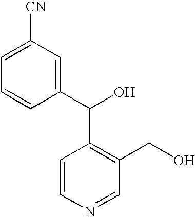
C1=C([CN])C=C(C(O)C2=C(CO)C=NC=C2)C=C1
